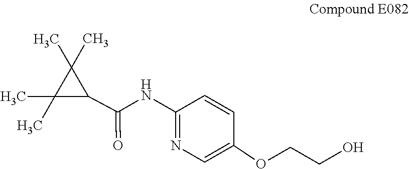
C1(C)(C)C(C(NC2=NC=C(OCCO)C=C2)=O)C1(C)C
